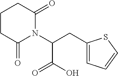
C1CCC(=O)N(C(CC2=CC=CS2)C(=O)O)C1=O
